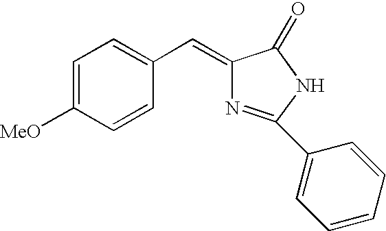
C1=C([MeO])C=CC(C=C2N=C(C3=CC=CC=C3)NC2=O)=C1
